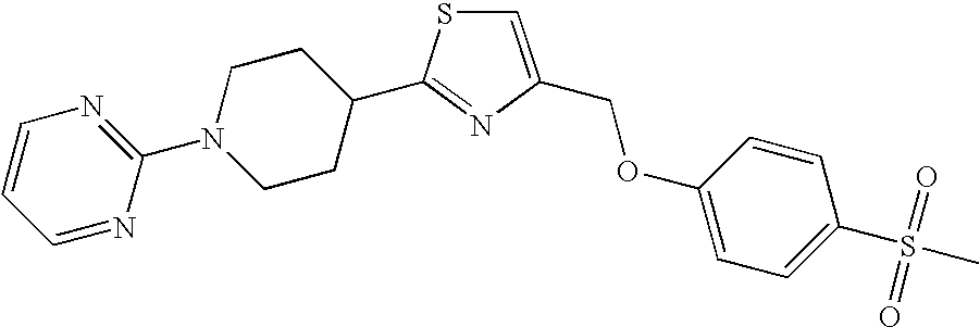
C1=C(COC2=CC=C(S(=O)(=O)C)C=C2)N=C(C2CCN(C3=NC=CC=N3)CC2)S1
